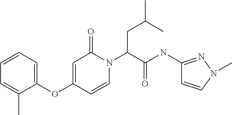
C1=C(OC2=CC=CC=C2C)C=CN(C(C(=O)NC2=NN(C)C=C2)CC(C)C)C1=O
